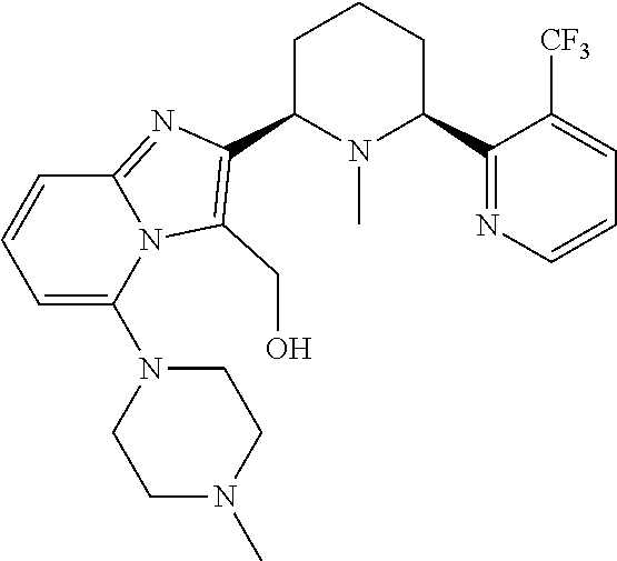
C1C(C2=C(CO)N3C(=N2)C=CC=C3N2CCN(C)CC2)N(C)C(C2=NC=CC=C2[CF3])CC1
